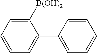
C1([B(OH)2])=CC=CC=C1C1=CC=CC=C1
